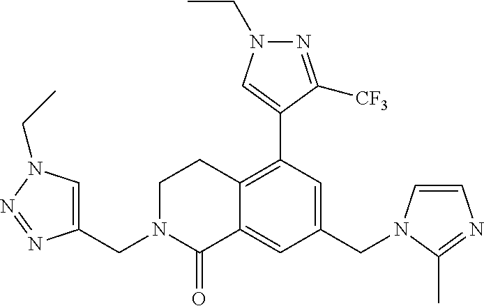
C1(CN2C=CN=C2C)=CC(C2=CN(CC)N=C2[CF3])=C2C(=C1)C(=O)N(CC1=CN(CC)N=N1)CC2
